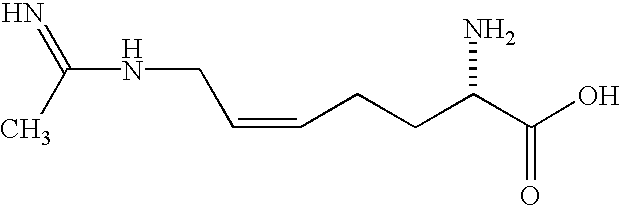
C(NCC=CCCC(C(O)=O)N)(=N)C
